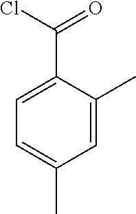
C1(C(Cl)=O)=CC=C(C)C=C1C
